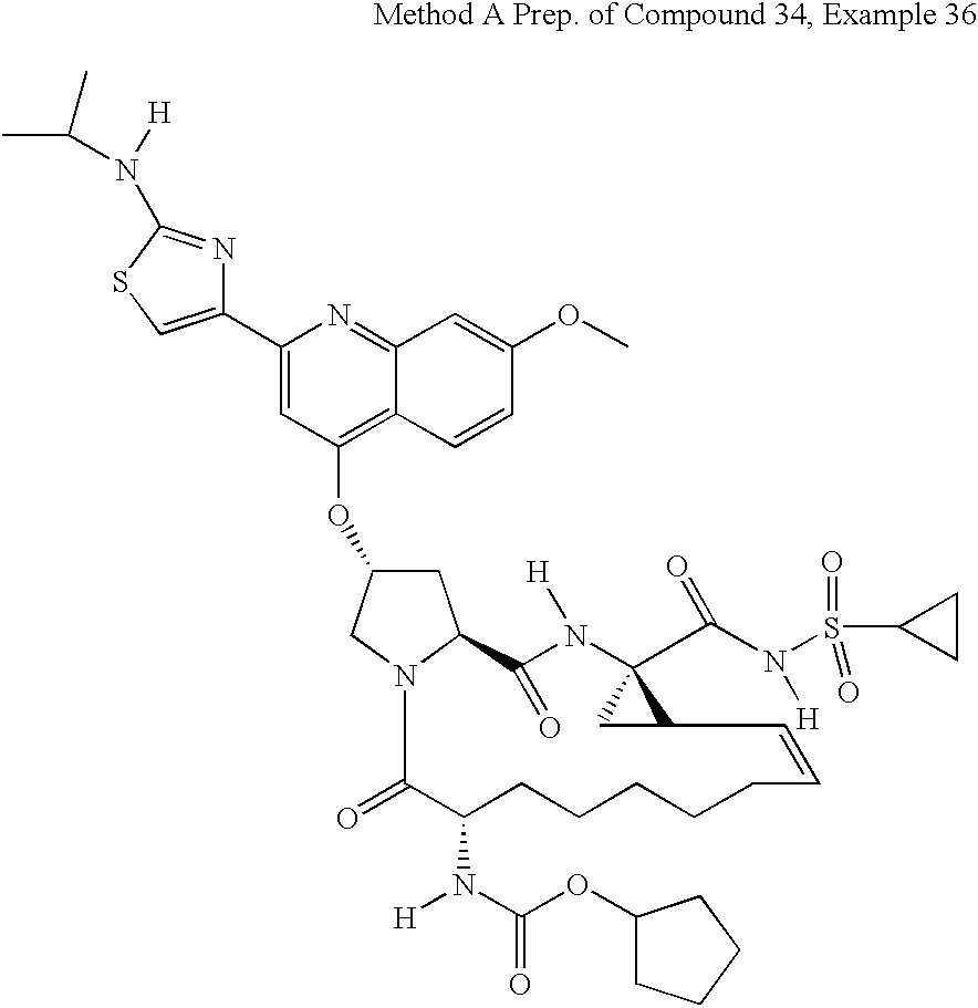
C1C(OC2=C3C(=NC(C4=CSC(N([H])C(C)C)=N4)=C2)C=C(OC)C=C3)CN2C1C(=O)N([H])C1(C(=O)N([H])S(C3CC3)(=O)=O)CC1C=CCCCCCC(N(C(OC1CCCC1)=O)[H])C2=O
